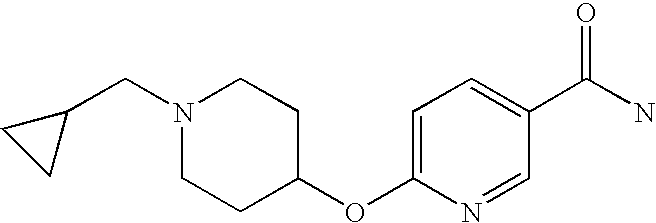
N1(CC2CC2)CCC(OC2=CC=C(C(N)=O)C=N2)CC1
